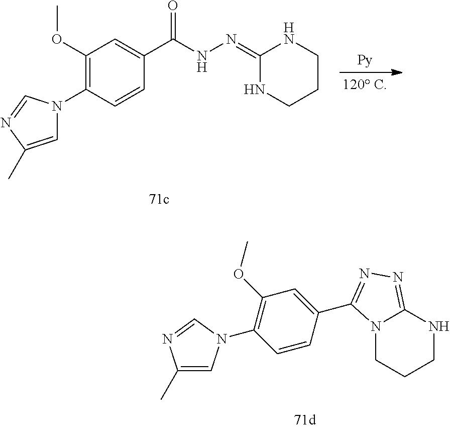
O=C(C1=CC(OC)=C(N2C=C(C)N=C2)C=C1)NN=C1NCCCN1.C1(C)=CN(C2=C(OC)C=C(C3=NN=C4N3CCCN4)C=C2)C=N1
